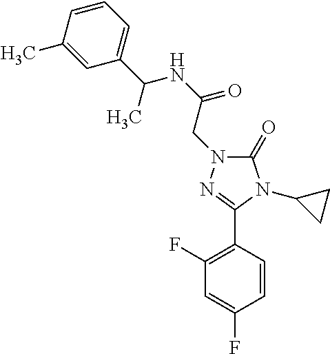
C1(C)=CC(C(NC(=O)CN2C(=O)N(C3CC3)C(C3=C(F)C=C(F)C=C3)=N2)C)=CC=C1
